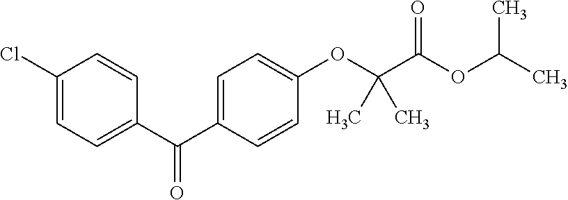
C1(Cl)=CC=C(C(C2=CC=C(OC(C(OC(C)C)=O)(C)C)C=C2)=O)C=C1
